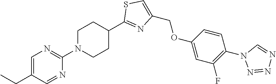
N1(C2=NC=C(CC)C=N2)CCC(C2=NC(COC3=CC(F)=C(N4N=NN=C4)C=C3)=CS2)CC1
